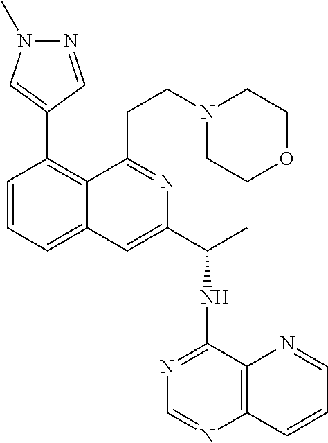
C1=CC=C2C(=C1C1=CN(C)N=C1)C(CCN1CCOCC1)=NC(C(NC1=NC=NC3=C1N=CC=C3)C)=C2
